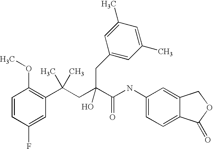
C1=CC(F)=CC(C(CC(C(NC2=CC=C3C(=C2)COC3=O)=O)(O)CC2=CC(C)=CC(C)=C2)(C)C)=C1OC
